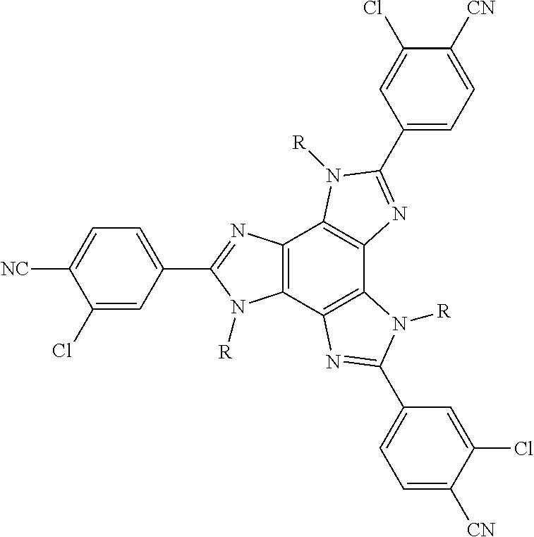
C12=C(C3=C(C4=C1N([R])C(C1=CC=C([CN])C(Cl)=C1)=N4)N([R])C(C1=CC=C([CN])C(Cl)=C1)=N3)N([R])C(C1=CC=C([NC])C(Cl)=C1)=N2
